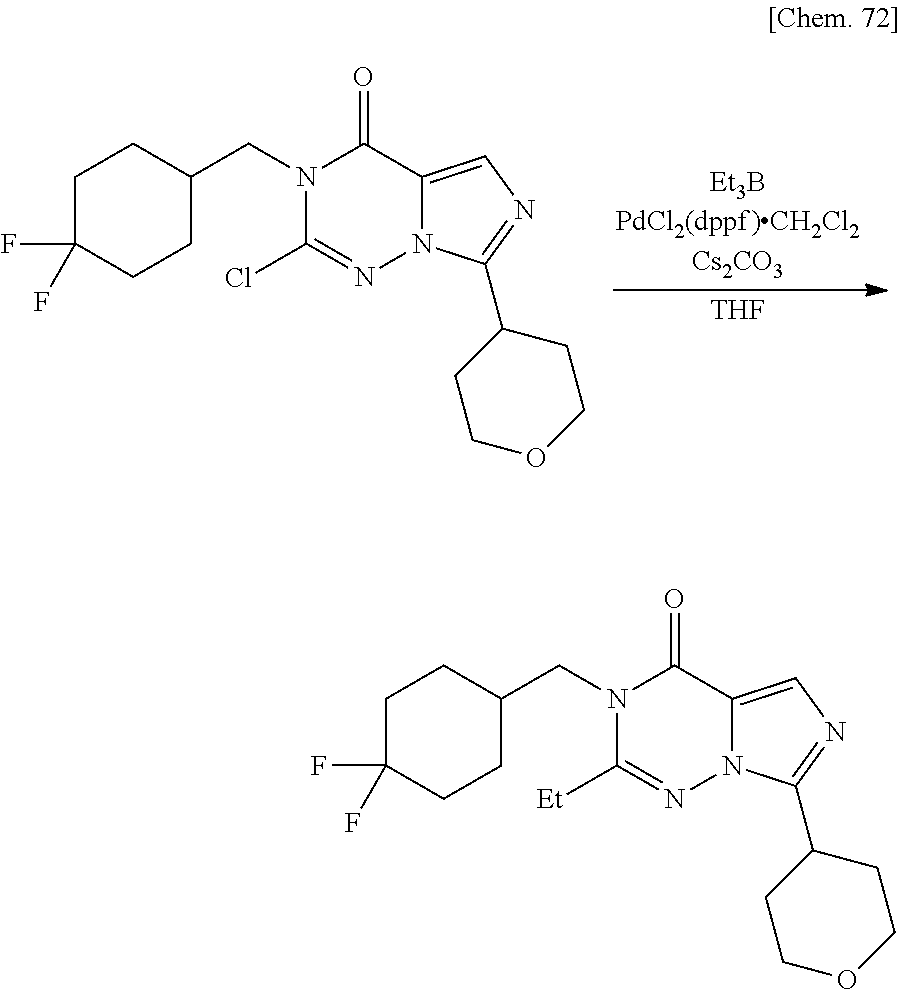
N1(CC2CCC(F)(F)CC2)C(Cl)=NN2C(=CN=C2C2CCOCC2)C1=O.[THF].N1(CC2CCC(F)(F)CC2)C([Et])=NN2C(=CN=C2C2CCOCC2)C1=O
